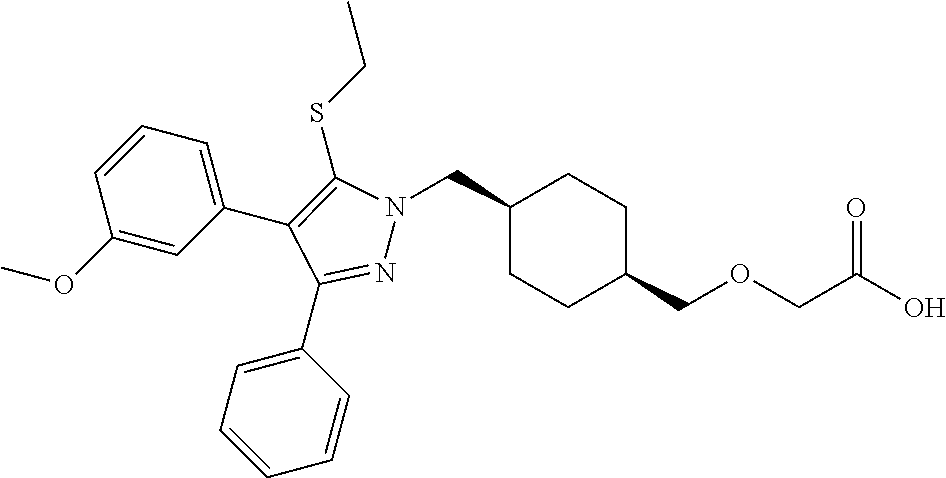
C1(CN2N=C(C3=CC=CC=C3)C(C3=CC=CC(OC)=C3)=C2SCC)CCC(COCC(O)=O)CC1
